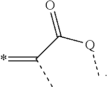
*=C(C([Q]C)=O)C
